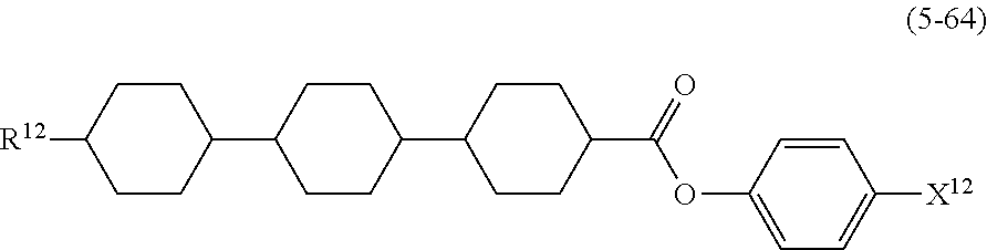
C1CC(C2CCC(C3CCC(C(OC4=CC=C([X12])C=C4)=O)CC3)CC2)CCC1[R12]
